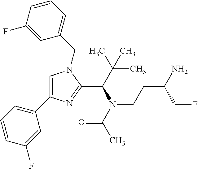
C1=C(C2=CC=CC(F)=C2)N=C(C(N(CCC(CF)N)C(=O)C)C(C)(C)C)N1CC1=CC=CC(F)=C1
